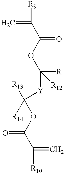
C(=C)([R9])C(OC([Y]C([R13])([R14])OC(=O)C(=C)[R10])([R11])[R12])=O
